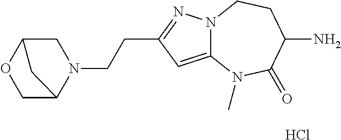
C12=CC(CCN3CC4OCC3C4)=NN1CCC(N)C(=O)N2C.Cl
